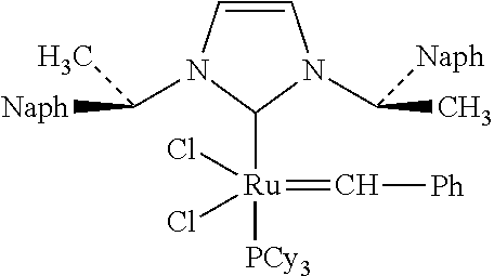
C1=CN(C([Naph])C)C([Ru](=C[Ph])([PCy3])(Cl)Cl)N1C(C)[Naph]
